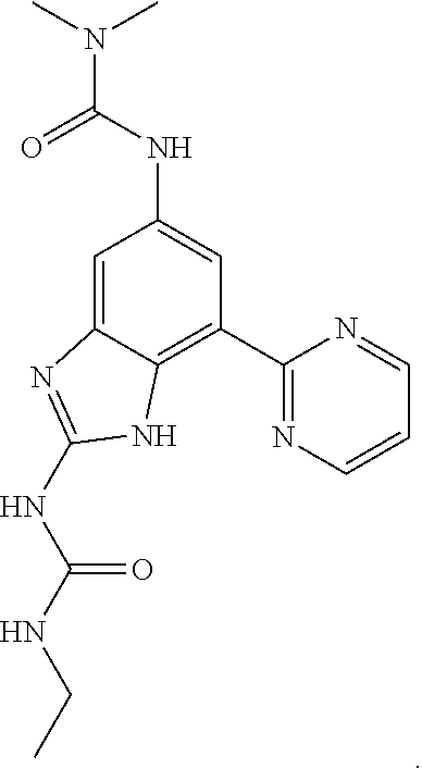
C1(C2=C3C(=CC(NC(N(C)C)=O)=C2)N=C(NC(NCC)=O)N3)=NC=CC=N1
